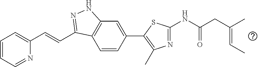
C1=CC=NC(C=CC2=NNC3=C2C=CC(C2=C(C)N=C(NC(CC(=CC)C)=O)S2)=C3)=C1
